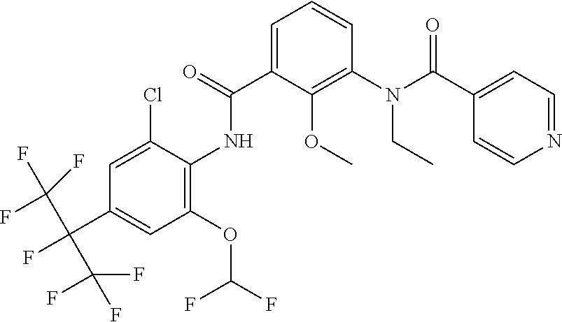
C1(C(N(C2=C(OC)C(C(=O)NC3=C(OC(F)F)C=C(C(F)(C(F)(F)F)C(F)(F)F)C=C3Cl)=CC=C2)CC)=O)=CC=NC=C1
